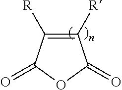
C1([R])=C([R])C(=O)OC1=O
